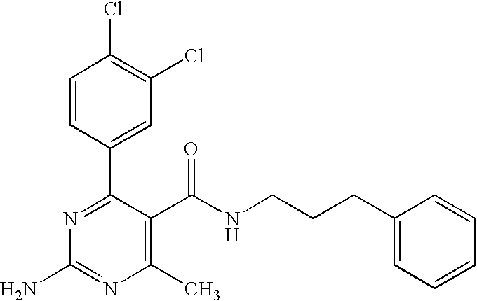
C1=CC(C2=NC(N)=NC(C)=C2C(NCCCC2=CC=CC=C2)=O)=CC(Cl)=C1Cl
